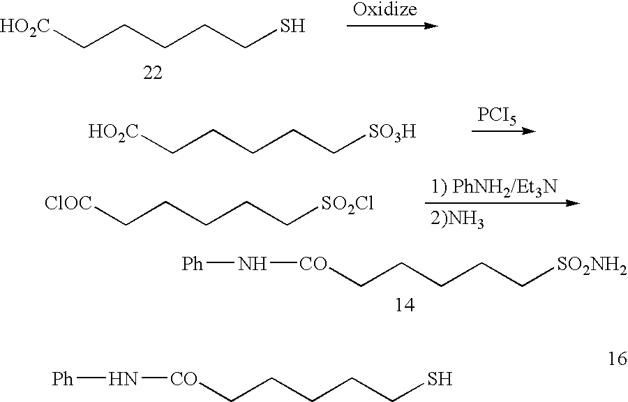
C(CCCCS)[HO2C].C(CCCC[SO3H])[HO2C].[PCI5].C(CCCC[SO2Cl])[ClOC].[1) PhNH2/Et3N].[2)NH3].C(CCCC[SO2NH2])[CO]N[Ph].C(CCCCS)[CO]N[Ph]
